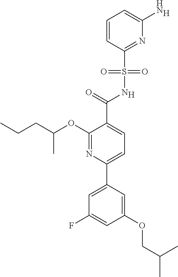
[H].C1(C(=O)NS(C2=NC(N)=CC=C2)(=O)=O)=CC=C(C2=CC(F)=CC(OCC(C)C)=C2)N=C1OC(CCC)C.[H]
